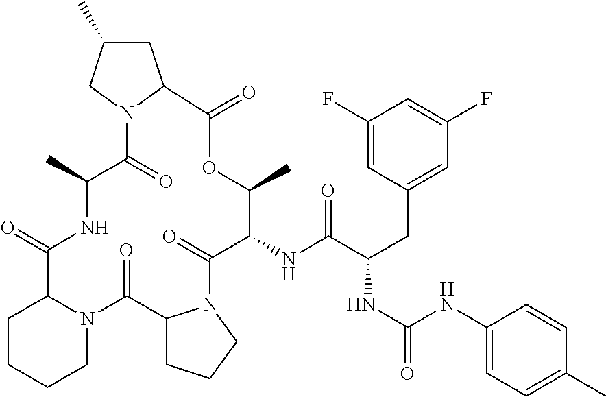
C(C1=CC(F)=CC(F)=C1)C(NC(=O)NC1=CC=C(C)C=C1)C(=O)NC1C(=O)N2C(C(=O)N3C(C(=O)NC(C)C(=O)N4CC(C)CC4C(=O)OC1C)CCCC3)CCC2
